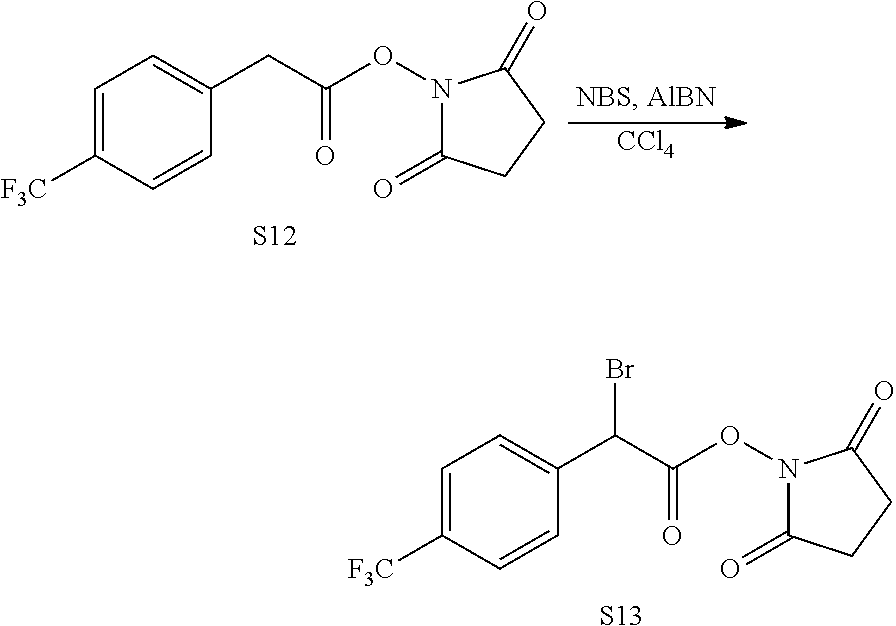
C1=C([F3C])C=CC(C(C(ON2C(=O)CCC2=O)=O)Br)=C1.[S13].C1=C([F3C])C=CC(CC(ON2C(=O)CCC2=O)=O)=C1.[S12].[CCl4]
